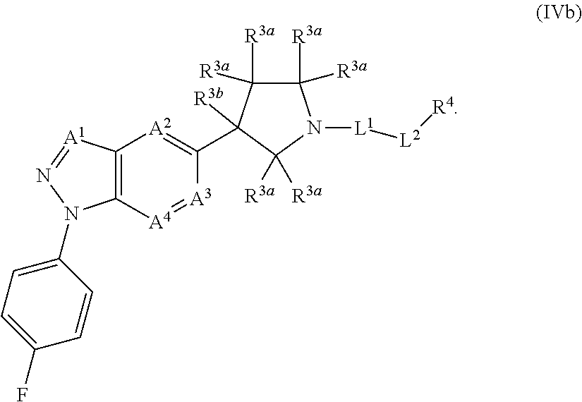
C1=C(N2C3=C([A1]=N2)[A2]=C(C2([R3b])C([R3a])([R3a])N([L1][L2][R4])C([R3a])([R3a])C2([R3a])[R3a])[A3]=[A4]3)C=CC(F)=C1
